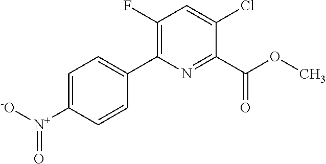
C1(Cl)=CC(F)=C(C2=CC=C([N+](=O)[-O])C=C2)N=C1C(OC)=O
